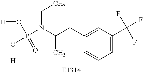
[H]OP(=O)(O[H])N(C(CC1=CC(C(F)(F)F)=CC=C1)C)CC
